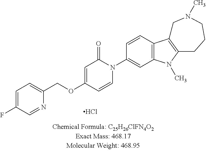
C1=C(F)C=NC(COC2=CC(=O)N(C3=CC4=C(C=C3)C3=C(N4C)CCCN(C)C3)C=C2)=C1.Cl
